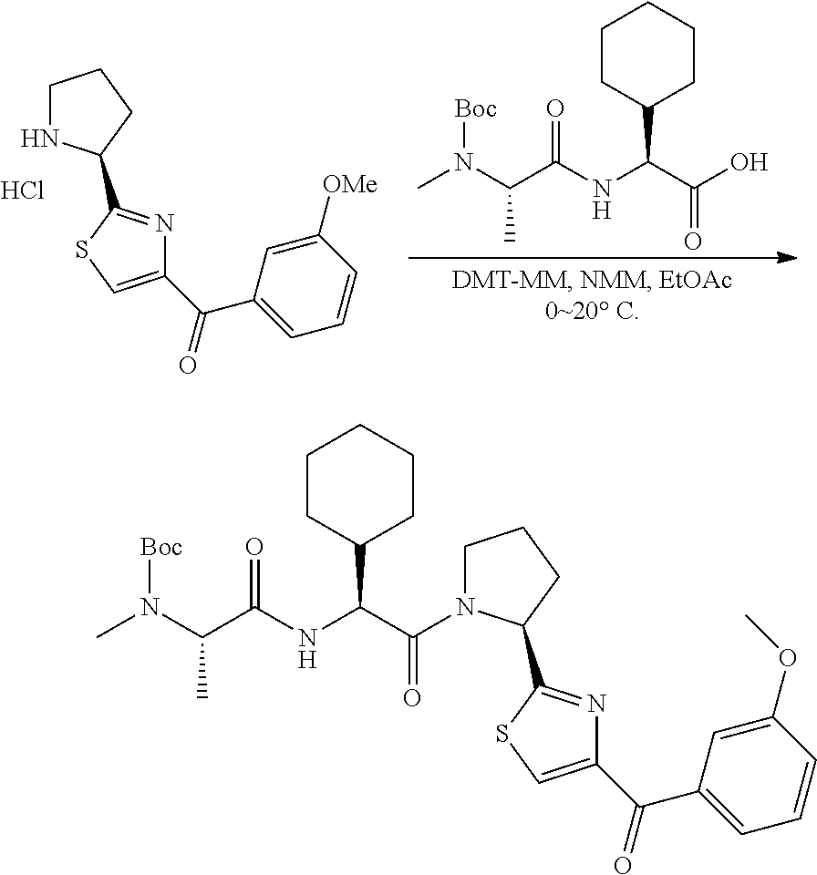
N(C)(C(C(=O)NC(C(=O)O)C1CCCCC1)C)[Boc].C1NC(C2=NC(C(=O)C3=CC=CC([OMe])=C3)=CS2)CC1.Cl.C1CCC(C2=NC(C(=O)C3=CC=CC(OC)=C3)=CS2)N1C(C(NC(C(N(C)[Boc])C)=O)C1CCCCC1)=O
